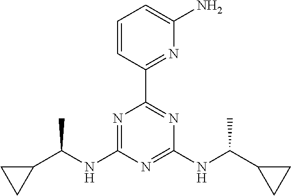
N1=C(C2=NC(NC(C3CC3)C)=NC(NC(C)C3CC3)=N2)C=CC=C1N
